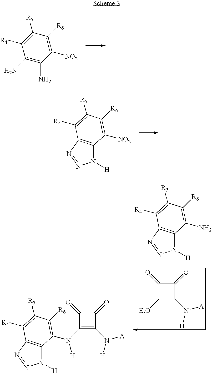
C1([NO2])=C([R6])C([R5])=C([R4])C(N)=C1N.N1([H])C2=C(N=N1)C([R4])=C([R5])C([R6])=C2[NO2].N1([H])C2=C(N=N1)C([R4])=C([R5])C([R6])=C2N.C1([EtO])=C(N([A])[H])C(=O)C1=O.N1([H])C2=C(N=N1)C([R4])=C([R5])C([R6])=C2N(C1=C(N([A])[H])C(=O)C1=O)[H]
